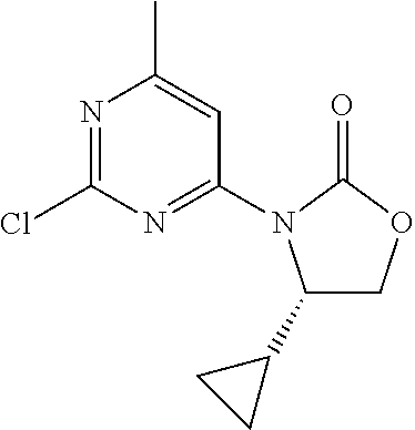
N1=C(Cl)N=C(N2C(C3CC3)COC2=O)C=C1C
